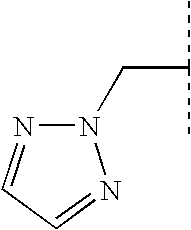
C(C(C)C)N1N=CC=N1
